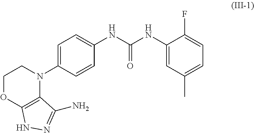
C1(N2CCOC3=C2C(N)=NN3)=CC=C(NC(NC2=CC(C)=CC=C2F)=O)C=C1
